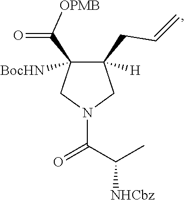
C1(C([OPMB])=O)([BocHN])C(CC=C)([H])CN(C(C(C)[NHCbz])=O)C1
